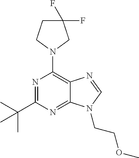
N1=C(C(C)(C)C)N=C2C(=C1N1CC(F)(F)CC1)N=CN2CCOC
